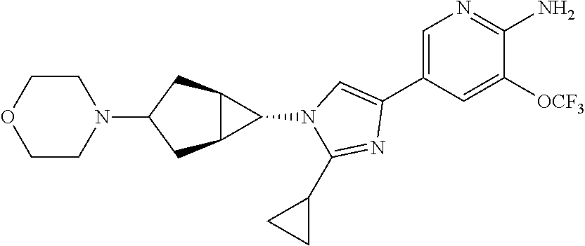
C1=C(C2=CN(C3C4C3CC(N3CCOCC3)C4)C(C3CC3)=N2)C=C([OCF3])C(N)=N1
